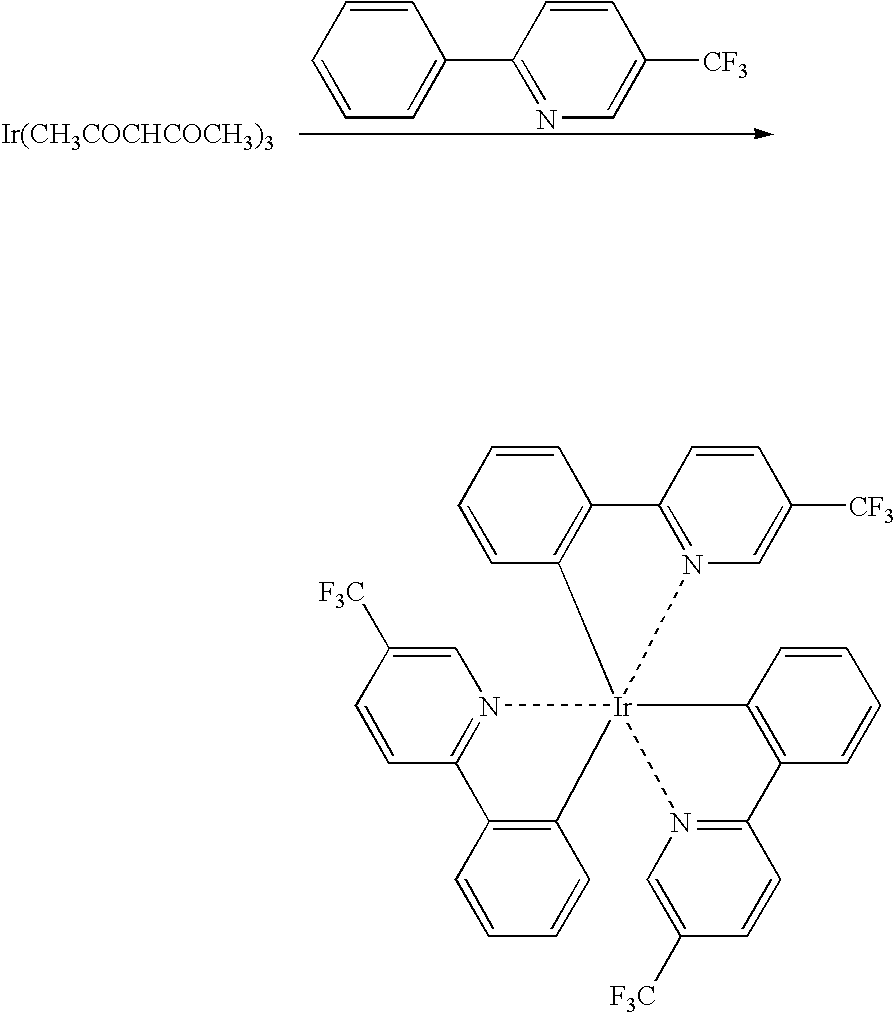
C1=CC=C(C2=NC=C([CF3])C=C2)C=C1.[Ir(CH3COCHCOCH3)3].C1=CC2=C(C=C1)C1=N(C=C([F3C])C=C1)[Ir]213(C2=C(C=CC=C2)C2=N1C=C([F3C])C=C2)C1=C(C=CC=C1)C1=N3C=C([CF3])C=C1
